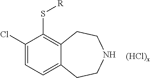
C1(Cl)=CC=C2C(=C1S[R])CCNCC2.[(HCl)x]
